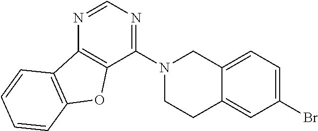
C1(Br)=CC=C2C(=C1)CCN(C1=NC=NC3=C1OC1=C3C=CC=C1)C2
